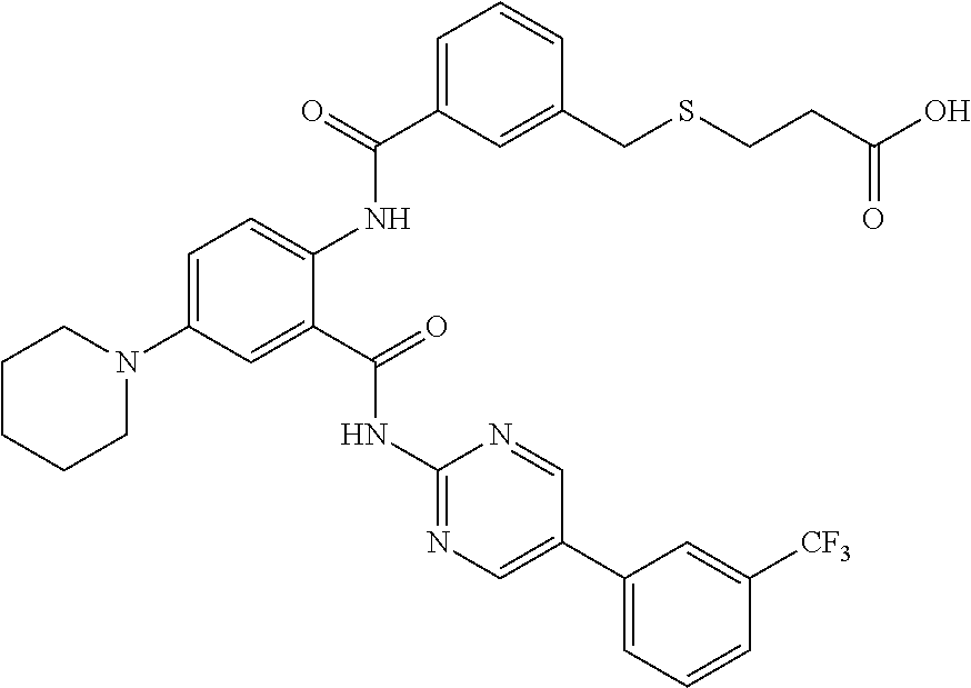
C1=C(N2CCCCC2)C=C(C(=O)NC2=NC=C(C3=CC=CC([CF3])=C3)C=N2)C(NC(C2=CC=CC(CSCCC(O)=O)=C2)=O)=C1
